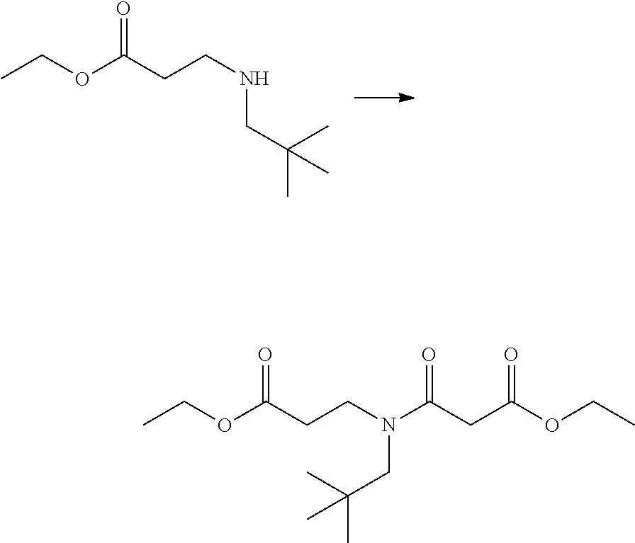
CCOC(CCNCC(C)(C)C)=O.CCOC(CCN(CC(C)(C)C)C(=O)CC(=O)OCC)=O
